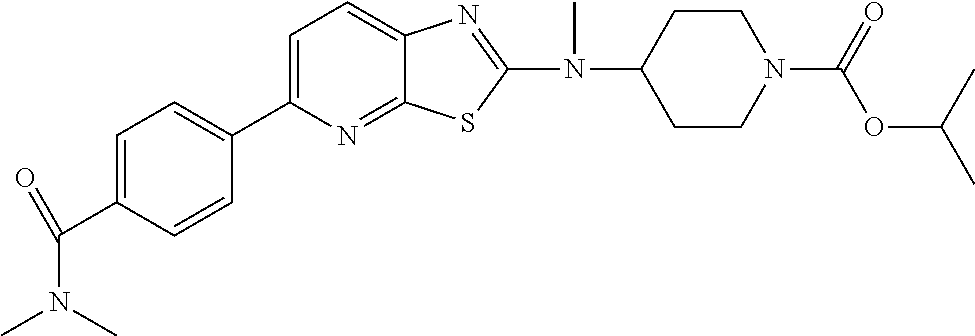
C1=C(C2=CC=C(C(=O)N(C)C)C=C2)N=C2C(=C1)N=C(N(C1CCN(C(=O)OC(C)C)CC1)C)S2
